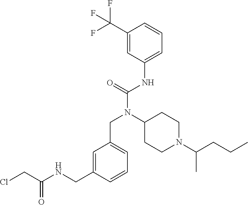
C1(C(F)(F)F)=CC(NC(N(C2CCN(C(CCC)C)CC2)CC2=CC=CC(CNC(CCl)=O)=C2)=O)=CC=C1
